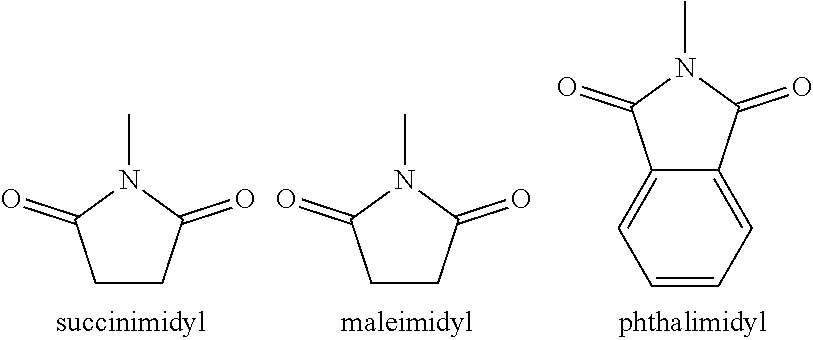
C1CC(=O)N(C)C1=O.C1CC(=O)N(C)C1=O.C12=CC=CC=C1C(=O)N(C)C2=O
